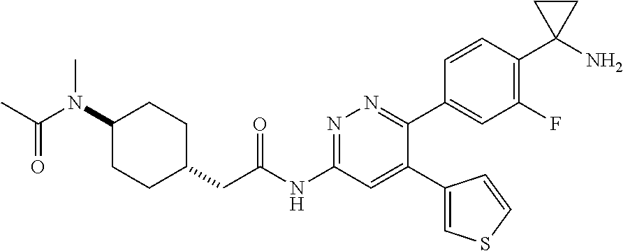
O=C(NC1=NN=C(C2=CC(F)=C(C3(N)CC3)C=C2)C(C2=CSC=C2)=C1)CC1CCC(N(C(C)=O)C)CC1
